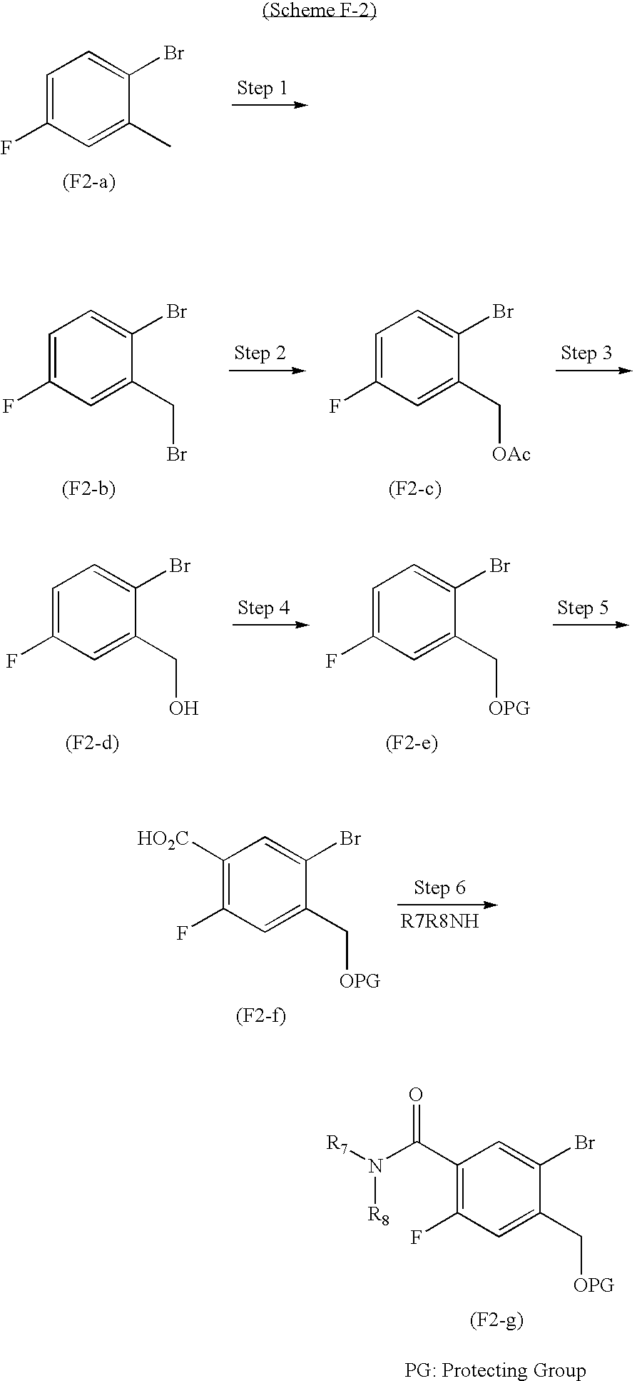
C1=C(F)C=C(C)C(Br)=C1.C1=C(F)C=C(CBr)C(Br)=C1.C1=C(F)C=C(C[OAc])C(Br)=C1.C1=C(F)C=C(CO)C(Br)=C1.C1=C(F)C=C(C[OPG])C(Br)=C1.C1([HO2C])=C(F)C=C(C[OPG])C(Br)=C1.C1(C(N([R7])[R8])=O)=C(F)C=C(C[OPG])C(Br)=C1
